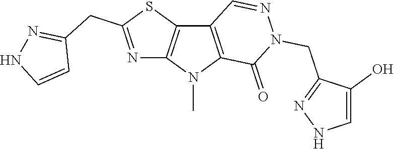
C12=C(N(C)C3=C1C=NN(CC1=NNC=C1O)C3=O)N=C(CC1=NNC=C1)S2
